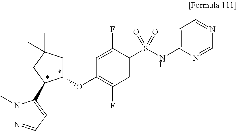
C1(OC2=C(F)C=C(S(NC3=CC=NC=N3)(=O)=O)C(F)=C2)CC(C)(C)CC1C1=CC=NN1C
